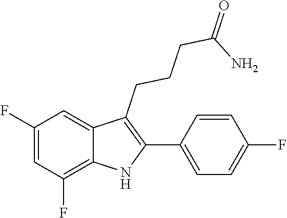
C1(F)=CC(F)=C2C(=C1)C(CCCC(=O)N)=C(C1=CC=C(F)C=C1)N2
